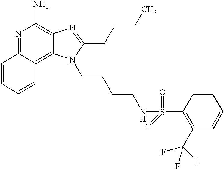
N1=C2C(=C3C(=C1N)N=C(CCCC)N3CCCCNS(C1=C(C(F)(F)F)C=CC=C1)(=O)=O)C=CC=C2
